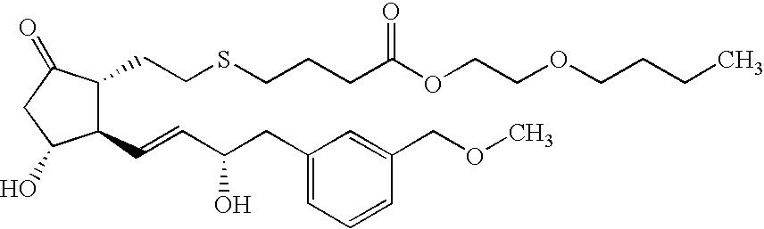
C1(CCSCCCC(OCCOCCCC)=O)C(C=CC(CC2=CC=CC(COC)=C2)O)C(O)CC1=O
